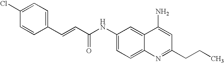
C1(Cl)=CC=C(C=CC(NC2=CC=C3C(=C2)C(N)=CC(CCC)=N3)=O)C=C1
